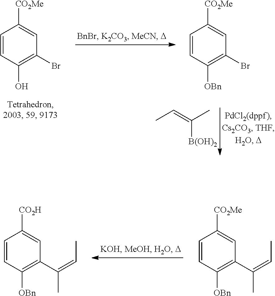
C1=CC([OBn])=C(C(=CC)C)C=C1[CO2Me].C1=CC([OBn])=C(C(=CC)C)C=C1[CO2H].C1=CC(O)=C(Br)C=C1[CO2Me].C1=CC([OBn])=C(Br)C=C1[CO2Me].CC=C(C)[B(OH)2]
